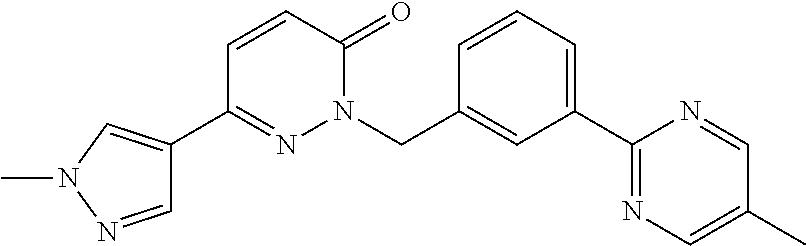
C1(C2=NN(CC3=CC(C4=NC=C(C)C=N4)=CC=C3)C(=O)C=C2)=CN(C)N=C1
